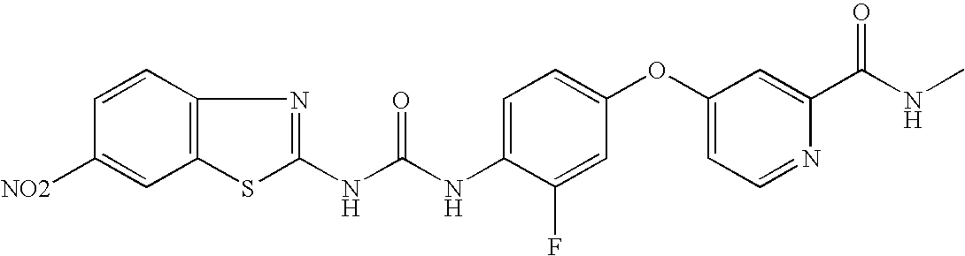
C1=CC2=C(C=C1[NO2])SC(NC(=O)NC1=CC=C(OC3=CC=NC(C(=O)NC)=C3)C=C1F)=N2
